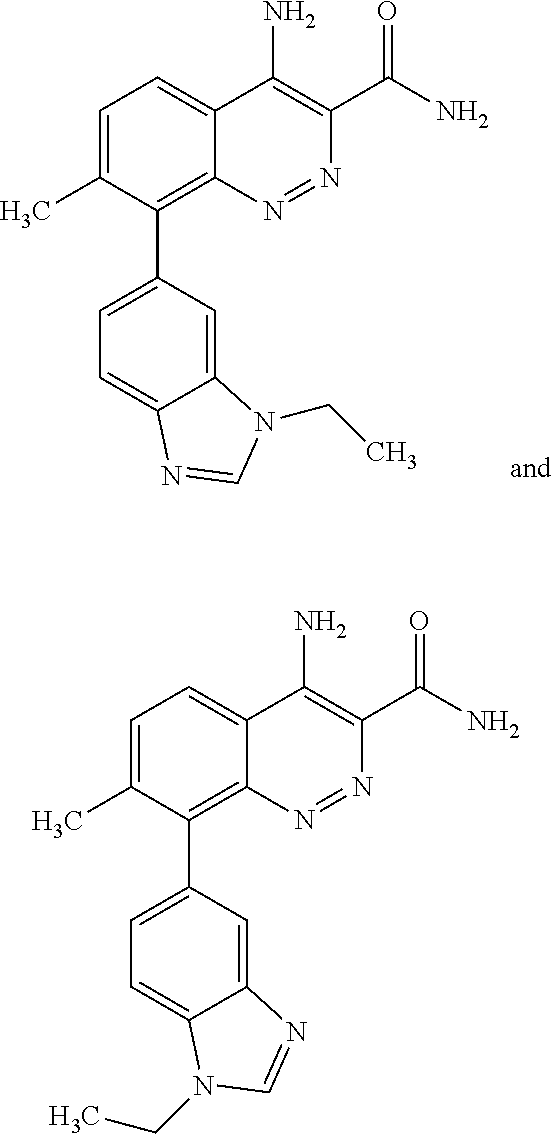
C1=C(C)C(C2=CC=C3C(=C2)N(CC)C=N3)=C2C(=C1)C(N)=C(C(N)=O)N=N2.C1=C(C)C(C2=CC=C3C(=C2)N=CN3CC)=C2C(=C1)C(N)=C(C(N)=O)N=N2
